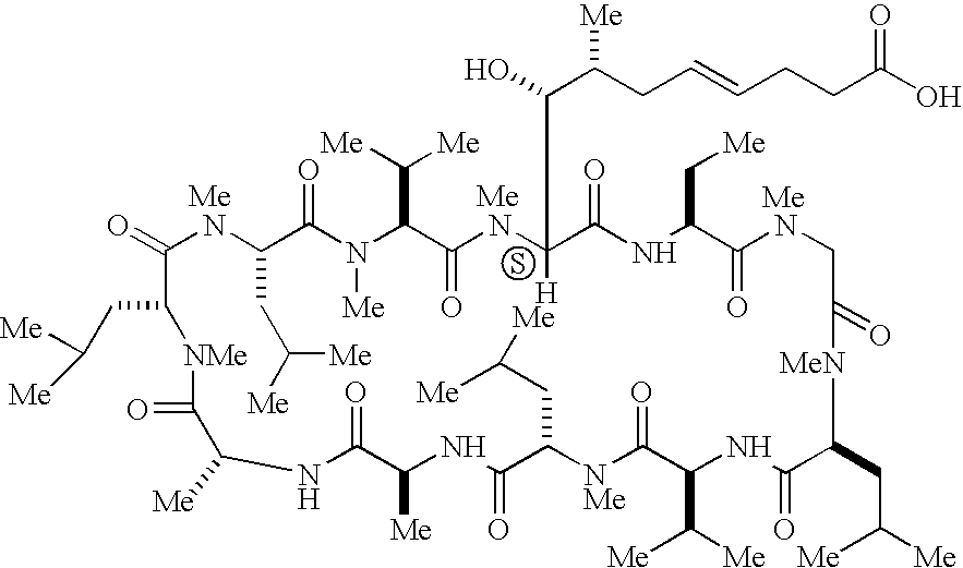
S.C1(=O)NC(CC([Me])[Me])C(=O)N([Me])C(C([Me])[Me])C(=O)nc([H])(C(O)C(CC=CCCC(=O)O)[Me])C(=O)NC(C[Me])C(=O)NCC(=O)[MeN]C(CC([Me])[Me])C(=O)NC(C([Me])[Me])C(=O)[NMe]C(CC([Me])[Me])C(=O)NC([Me])C(=O)NC([Me])C(=O)[NMe]C1CC([Me])[Me]
